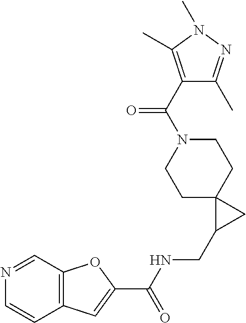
C12=C(C=NC=C1)OC(C(=O)NCC1CC13CCN(C(=O)C1=C(C)N(C)N=C1C)CC3)=C2
